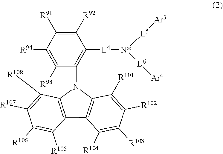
C1([R92])=C([R91])C([R94])=C([R93])C(N2C3=C(C4=C2C([R101])=C([R102])C([R103])=C4[R104])C([R105])=C([R106])C([R107])=C3[R108])=C1[L4][N*]([L6][Ar4])[L5][Ar3]
